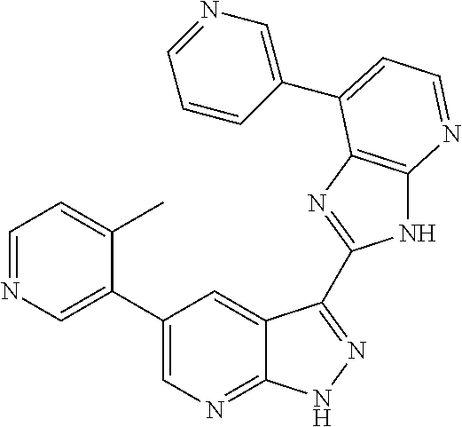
C1=NC=C(C2=CN=C3C(=C2)C(C2=NC4=C(N2)N=CC=C4C2=CN=CC=C2)=NN3)C(C)=C1
